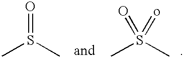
O=S(C)C.S(C)(C)(=O)=o
